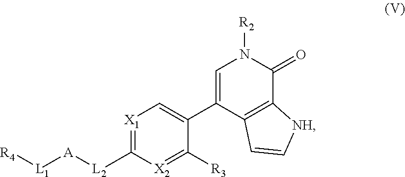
C1=C(C2=C[X1]=C([L2][A][L1][R4])[X2]=C2[R3])C2=C(C(=O)N1[R2])[NH]C=C2
